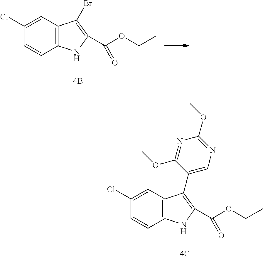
C12=C(C=C(Cl)C=C1)C(C1=CN=C(OC)N=C1OC)=C(C(OCC)=O)N2.C12=C(C=C(Cl)C=C1)C(Br)=C(C(OCC)=O)N2
